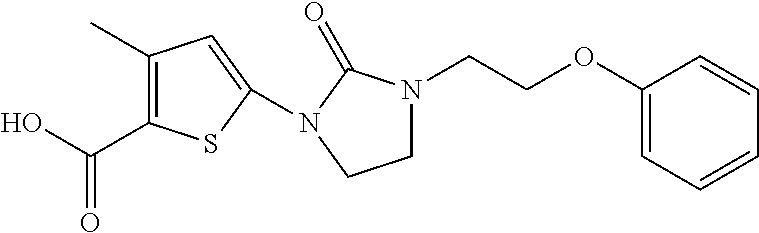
C(O)(=O)C1=C(C)C=C(N2C(=O)N(CCOC3=CC=CC=C3)CC2)S1
